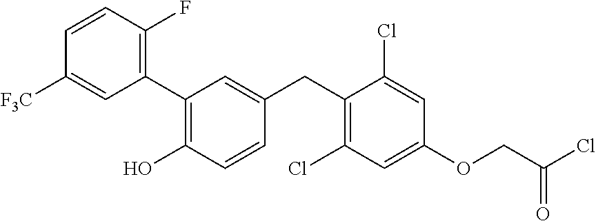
C1(C2=C(O)C=CC(CC3=C(Cl)C=C(OCC(Cl)=O)C=C3Cl)=C2)=C(F)C=CC([F3C])=C1
